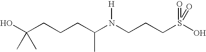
C(C(N(CCCS(O)(=O)=O)[H])C)CCC(O)(C)C
